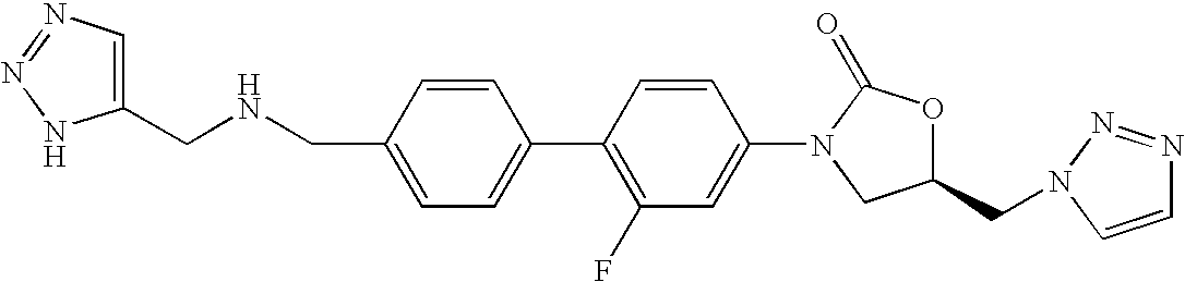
C1=C(CNCC2=CN=NN2)C=CC(C2=C(F)C=C(N3CC(CN4C=CN=N4)OC3=O)C=C2)=C1
